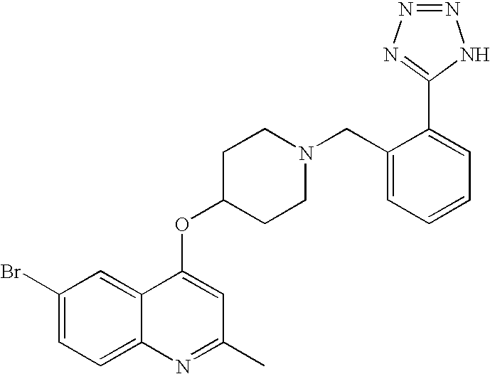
C1(Br)=CC=C2C(=C1)C(OC1CCN(CC3=CC=CC=C3C3=NN=NN3)CC1)=CC(C)=N2
